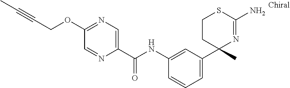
C1(NC(C2=CN=C(OCC#CC)C=N2)=O)=CC(C2(C)N=C(N)SCC2)=CC=C1
